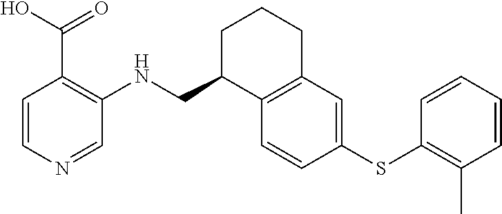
C1=CN=CC(NCC2C3=C(CCC2)C=C(SC2=C(C)C=CC=C2)C=C3)=C1C(O)=O
